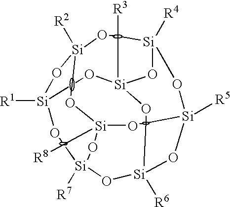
[R1][Si]12O[Si]3([R2])O[Si]4([R4])O[Si]([R3])(O1)O[Si]1([R6])O[Si]([R7])(O2)O[Si]([R8])(O3)O[Si]([R5])(O1)O4
